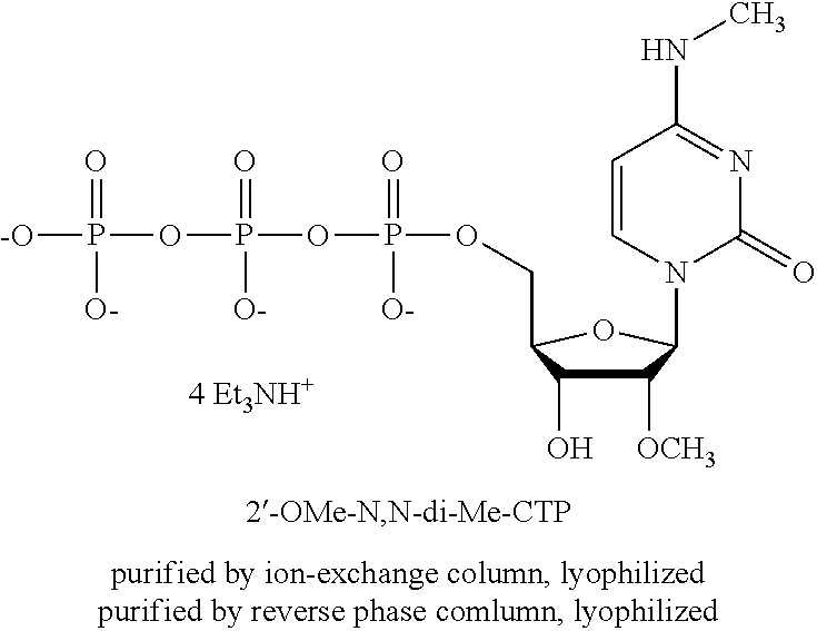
C1([OCH3])C(O)C(COP(OP(OP([-O])(=O)[O-])(=O)[O-])(=O)[O-])OC1N1C(=O)N=C(NC)C=C1
